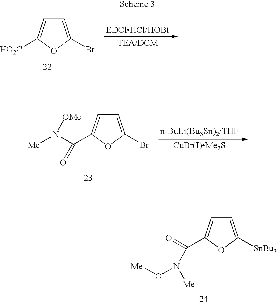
C1=C(Br)OC([HO2C])=C1.[CuBr(I)Me2S].C1=C(Br)OC(C(N([Me])[OMe])=O)=C1.C1=C([SnBu3])OC(C(=O)N([Me])O[Me])=C1
